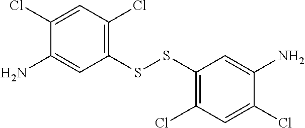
C1(SSC2=C(Cl)C=C(Cl)C(N)=C2)=C(Cl)C=C(Cl)C(N)=C1
